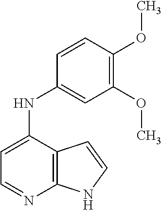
C1=C(NC2=CC(OC)=C(OC)C=C2)C2=C(N=C1)NC=C2
